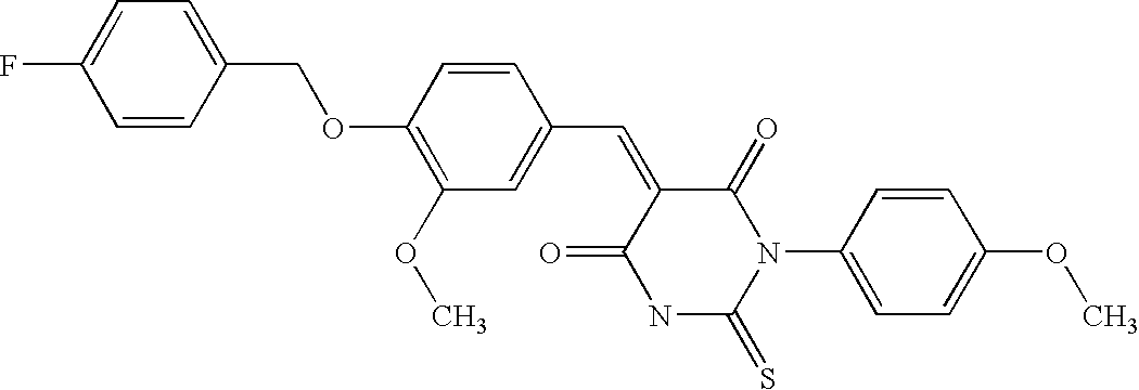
C(OC1=C(OC)C=C(C=C2C(=O)N(C3=CC=C(OC)C=C3)C(=S)NC2=O)C=C1)C1=CC=C(F)C=C1
